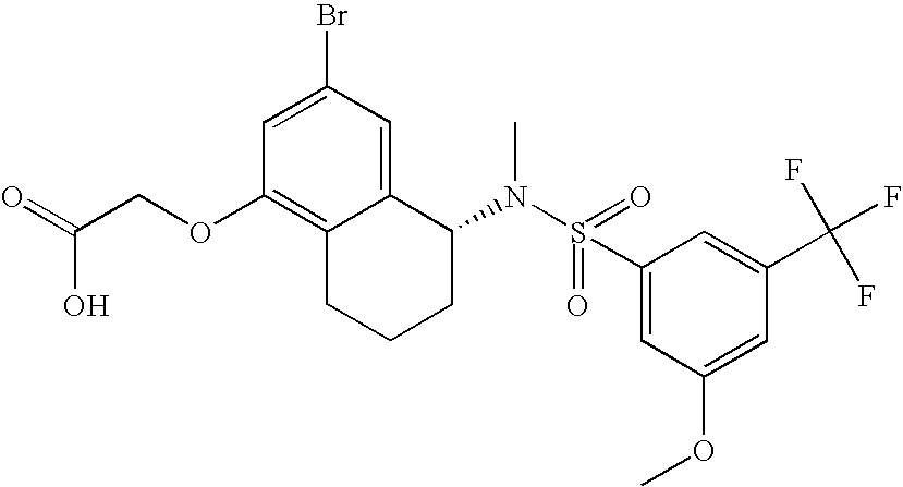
C1=C(Br)C=C2C(=C1OCC(=O)O)CCCC2N(S(=O)(C1=CC(OC)=CC(C(F)(F)F)=C1)=O)C
